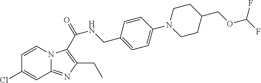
C1=CN2C(=NC(CC)=C2C(NCC2=CC=C(N3CCC(COC(F)F)CC3)C=C2)=O)C=C1Cl
